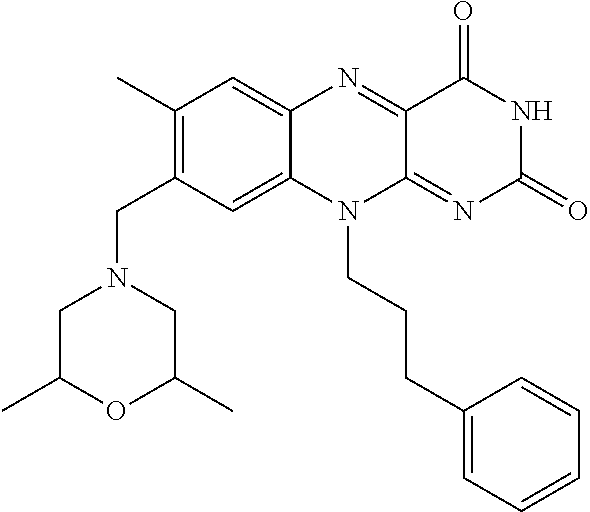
C1(C)=C(CN2CC(C)OC(C)C2)C=C2C(=C1)N=C1C(=NC(=O)NC1=O)N2CCCC1=CC=CC=C1
